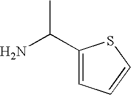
NC(C)C1=CC=CS1
